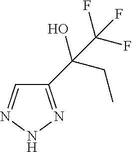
C1(C(CC)(O)C(F)(F)F)=NNN=C1
